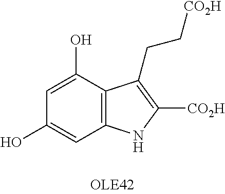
C1=C(O)C2=C(C=C1O)NC([CO2H])=C2CC[CO2H]
